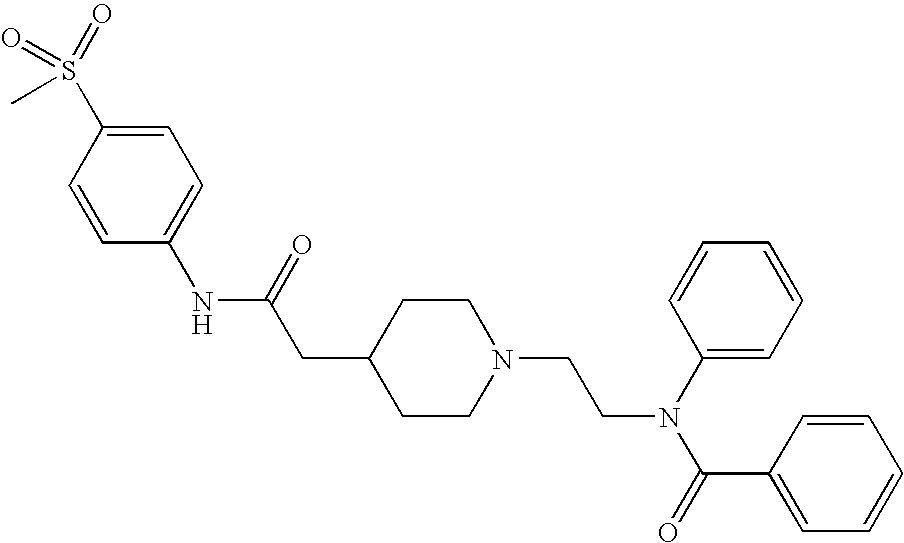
S(C)(=O)(=O)C1=CC=C(NC(CC2CCN(CCN(C(=O)C3=CC=CC=C3)C3=CC=CC=C3)CC2)=O)C=C1
